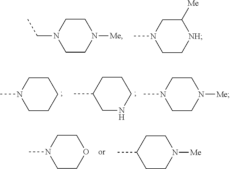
C1CN(CC)CCN1[Me].C1([Me])CN(C)CC[NH]1.C1CN(C)CCC1.C1CC(C)CNC1.C1CN(C)CCN1[Me].C1CN(C)CCO1.C1CC(C)CCN1[Me]
